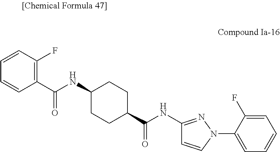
C1=CC(F)=C(C(NC2CCC(C(NC3=NN(C4=CC=CC=C4F)C=C3)=O)CC2)=O)C=C1
